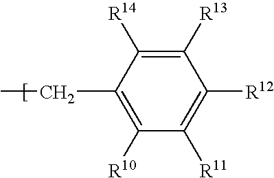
C1([R13])=C([R14])C(CC)=C([R10])C([R11])=C1[R12]
